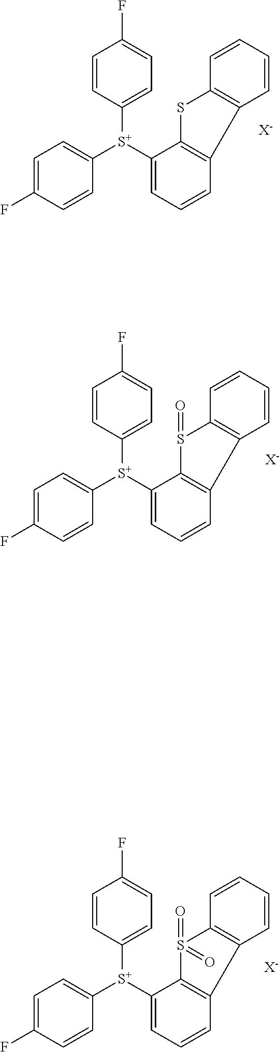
C1=CC2=C(C=C1)SC1=C2C=CC=C1[S+](C1=CC=C(F)C=C1)C1=CC=C(F)C=C1.[X-].C1=CC2=C(C=C1)S(=O)C1=C2C=CC=C1[S+](C1=CC=C(F)C=C1)C1=CC=C(F)C=C1.[X-].C1=CC2=C(C=C1)S(=O)(=O)C1=C2C=CC=C1[S+](C1=CC=C(F)C=C1)C1=CC=C(F)C=C1.[X-]
